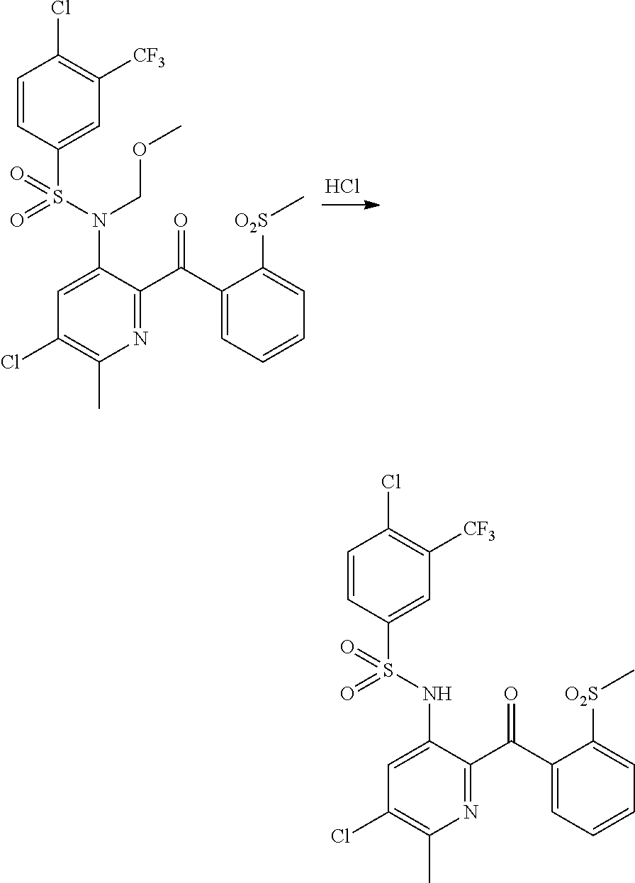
C1=CC(S(N(COC)C2=CC(Cl)=C(C)N=C2C(C2=CC=CC=C2[O2S]C)=O)(=O)=O)=CC([CF3])=C1Cl.Cl.C1=CC(S(NC2=CC(Cl)=C(C)N=C2C(C2=CC=CC=C2[O2S]C)=O)(=O)=O)=CC([CF3])=C1Cl
